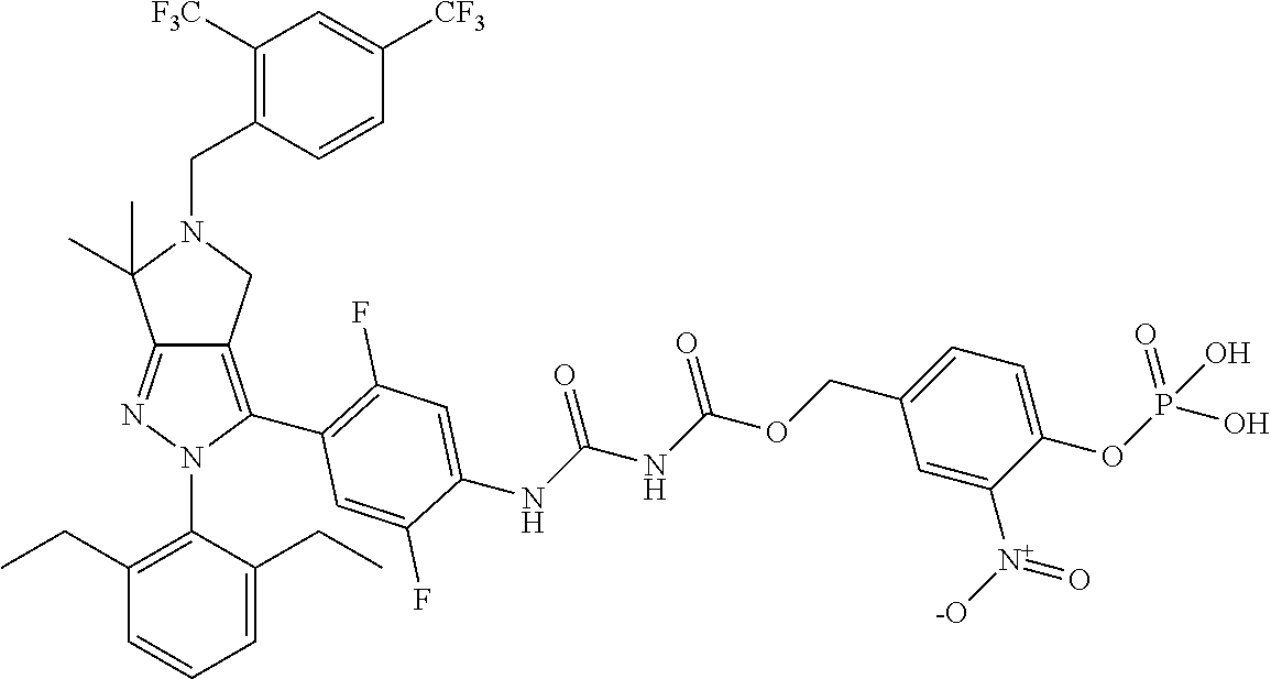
C12=NN(C3=C(CC)C=CC=C3CC)C(C3=C(F)C=C(NC(NC(OCC4=CC=C(OP(O)(=O)O)C([N+]([-O])=O)=C4)=O)=O)C(F)=C3)=C1CN(CC1=C([F3C])C=C([CF3])C=C1)C2(C)C
